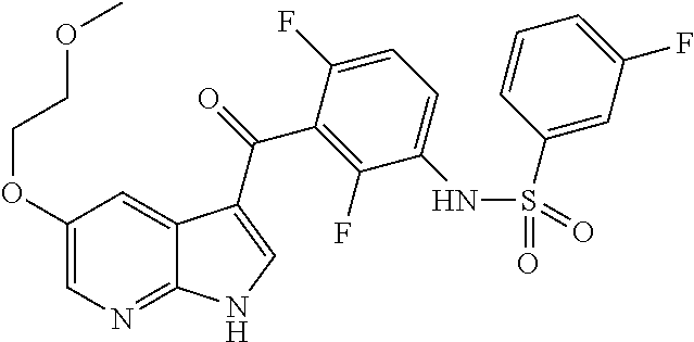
C1(OCCOC)=CN=C2C(=C1)C(C(=O)C1=C(F)C(NS(C3=CC(F)=CC=C3)(=O)=O)=CC=C1F)=CN2
